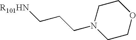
C1N(CCC[R101HN])CCOC1
